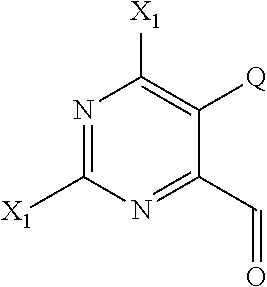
N1=C([X1])N=C(C=O)C([Q])=C1[X1]
